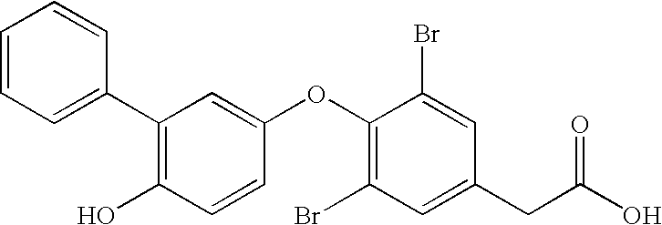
C1=CC=C(C2=C(O)C=CC(OC3=C(Br)C=C(CC(O)=O)C=C3Br)=C2)C=C1
